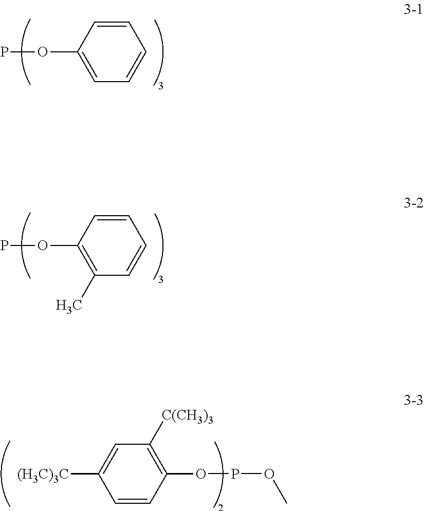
C1=CC(OP)=CC=C1.C1=CC(OP)=C(C)C=C1.C1=CC(OPOC)=C([C(CH3)3])C=C1[(H3C)3C]
